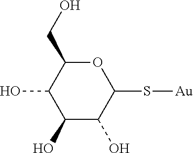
C1(O)C(O)C(S[Au])OC(CO)C1O
